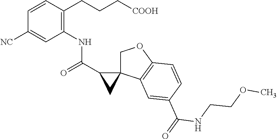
C1(C(=O)NC2=C(CCC[COOH])C=CC([NC])=C2)CC12COC1=C2C=C(C(NCCOC)=O)C=C1
